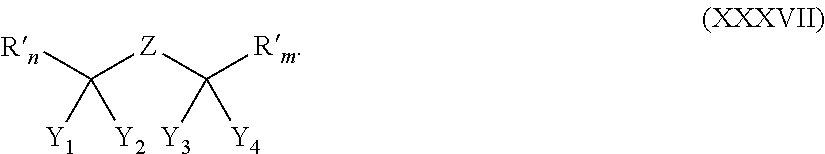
[Rn]C([Z]C([Rm])([Y3])[Y4])([Y1])[Y2]
